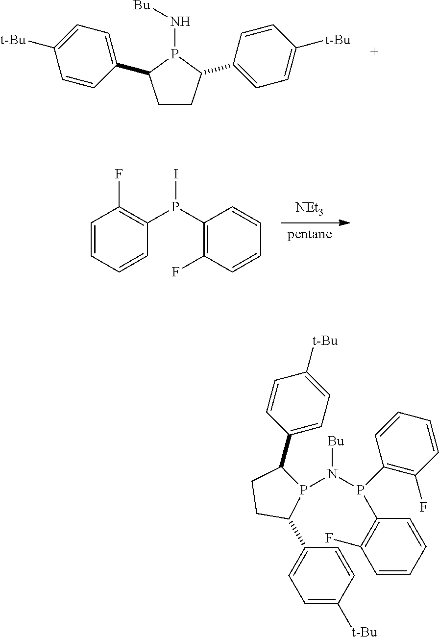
C1CC(C2=CC=C([t-Bu])C=C2)P(N[Bu])C1C1=CC=C([t-Bu])C=C1.[NEt3].[pentane].C1=CC=CC(P(C2=C(F)C=CC=C2)I)=C1F.C1=C([t-Bu])C=CC(C2CCC(C3=CC=C([t-Bu])C=C3)P2N([Bu])P(C2=C(F)C=CC=C2)C2=C(F)C=CC=C2)=C1
